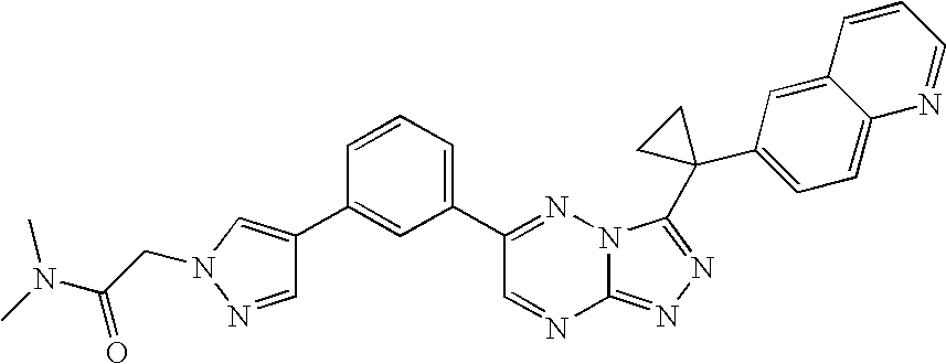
C12=NN=C(C3(C4=CC=C5C(=C4)C=CC=N5)CC3)N1N=C(C1=CC=CC(C3=CN(CC(N(C)C)=O)N=C3)=C1)C=N2
